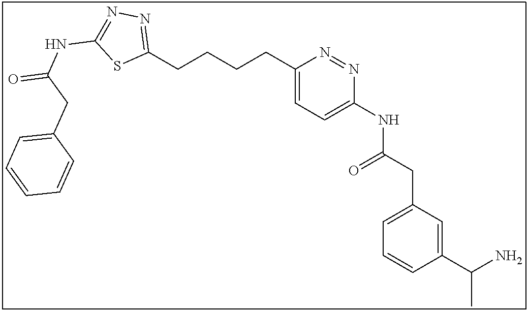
C1(CCCCC2=NN=C(NC(=O)CC3=CC=CC=C3)S2)=CC=C(NC(CC2=CC=CC(C(N)C)=C2)=O)N=N1
